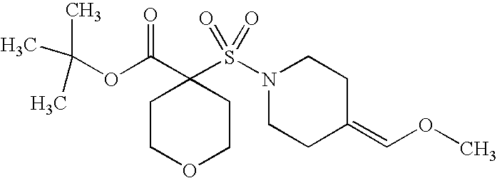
C1COCCC1(C(=O)OC(C)(C)C)S(N1CCC(=COC)CC1)(=O)=O
